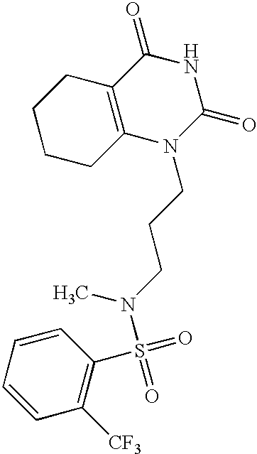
C1CCC2=C(C1)C(=O)NC(=O)N2CCCN(S(=O)(=O)C1=C([CF3])C=CC=C1)C
